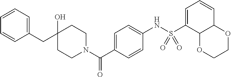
C(C1(O)CCN(C(C2=CC=C(NS(C3=CC=CC4C3OCCO4)(=O)=O)C=C2)=O)CC1)C1=CC=CC=C1
